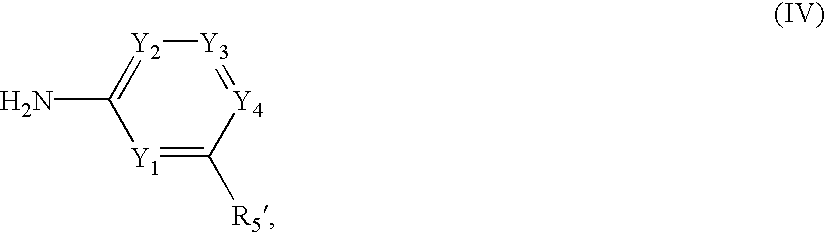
[Y1]1=C([R5])[Y4]=[Y3][Y2]=C1N
